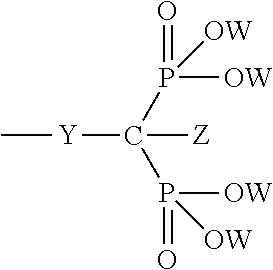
C[Y]C([Z])(P([OW])([OW])=O)P([OW])([OW])=O
